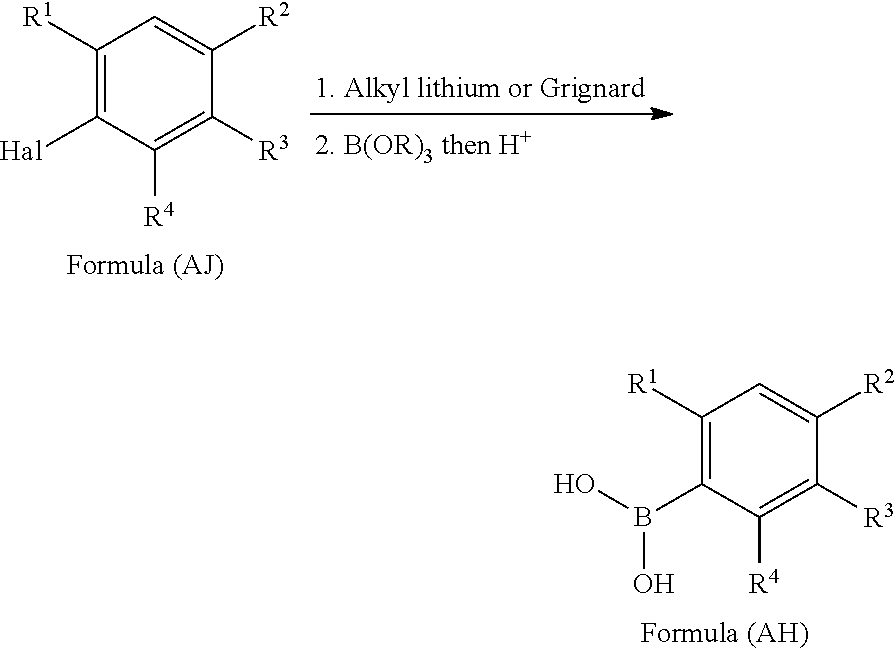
C1([R1])=C(B(O)O)C([R4])=C([R3])C([R2])=C1.C1([R1])=C([Hal])C([R4])=C([R3])C([R2])=C1
